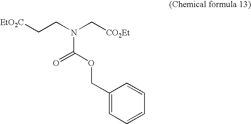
C1(COC(=O)N(CC[EtO2C])C[CO2Et])=CC=CC=C1
